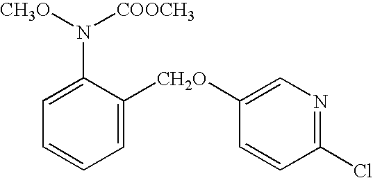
C1=C([CH2O]C2=CN=C(Cl)C=C2)C(N([CH3O])[COOCH3])=CC=C1
